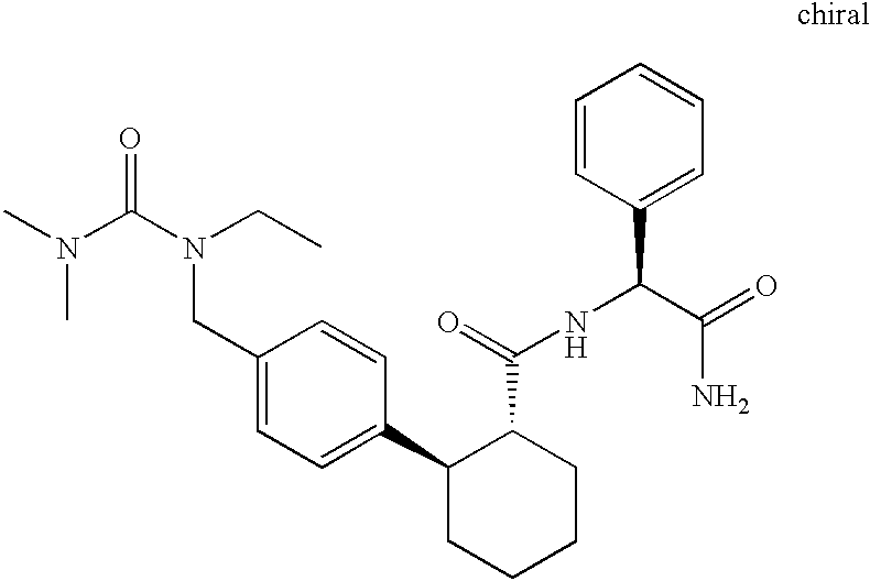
C1(CN(C(=O)N(C)C)CC)=CC=C(C2CCCCC2C(NC(C2=CC=CC=C2)C(=O)N)=O)C=C1
